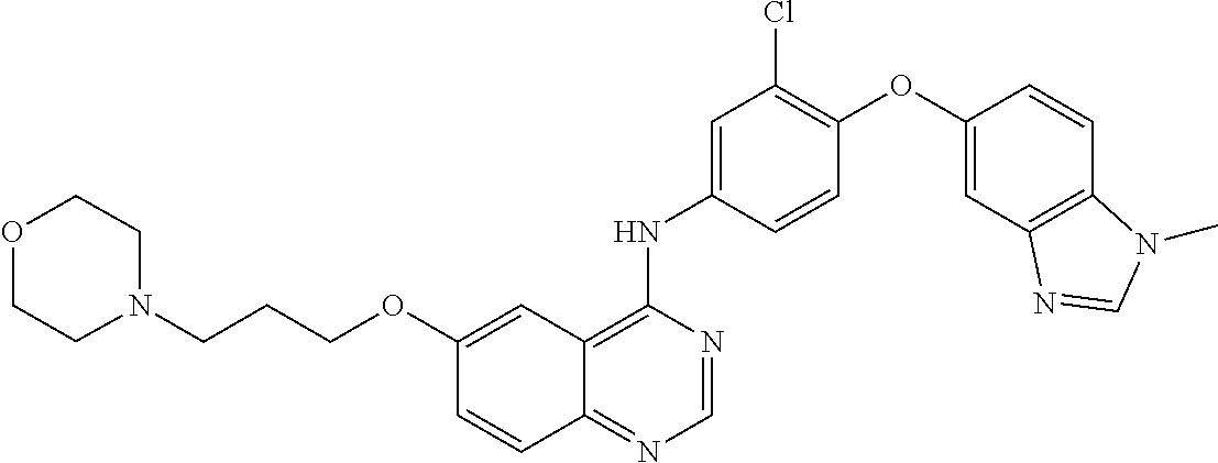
C12=NC=NC(NC3=CC(Cl)=C(OC4=CC5=C(C=C4)N(C)C=N5)C=C3)=C1C=C(OCCCN1CCOCC1)C=C2
